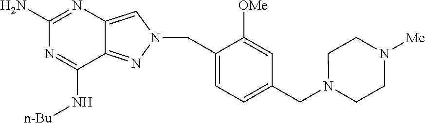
N1=C(N)N=C(N[n-Bu])C2=NN(CC3=CC=C(CN4CCN([Me])CC4)C=C3[OMe])C=C12
